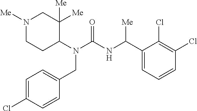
N1([Me])CCC(N(C(NC(C2=CC=CC(Cl)=C2Cl)[Me])=O)CC2=CC=C(Cl)C=C2)C([Me])([Me])C1
